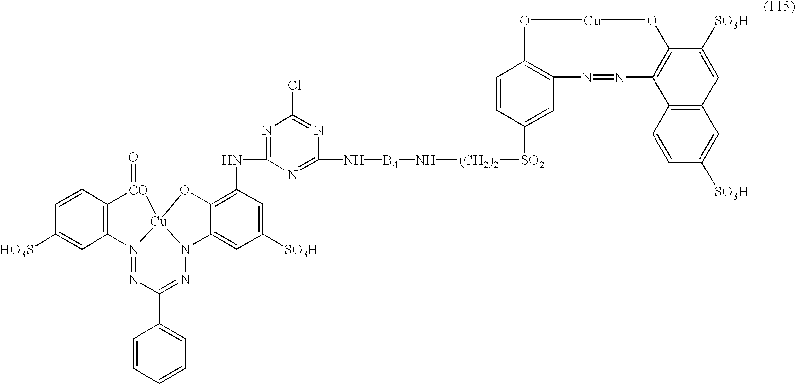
C1([HO3S])=CC2=C(C=C1)[CO](=O)[Cu]13N2=NC(C2=CC=CC=C2)=NN1C1=CC([SO3H])=CC(NC2=NC(Cl)=NC(N[B4]N[(CH2)2][SO2]C4=CC5=C(C=C4)O[Cu]OC4=C(N=N5)C5=C(C=C4[SO3H])C=C([SO3H])C=C5)=N2)=C1O3
